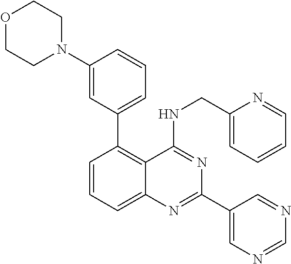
C1=C(N2CCOCC2)C=CC=C1C1=C2C(=CC=C1)N=C(C1=CN=CN=C1)N=C2NCC1=CC=CC=N1
